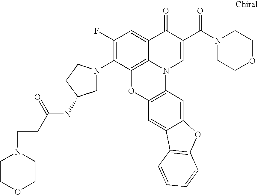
C1(F)=C(N2CC(NC(CCN3CCOCC3)=O)CC2)C2=C3C(=C1)C(=O)C(C(N1CCOCC1)=O)=CN3C1=C(O2)C=C2C(=C1)OC1=C2C=CC=C1
